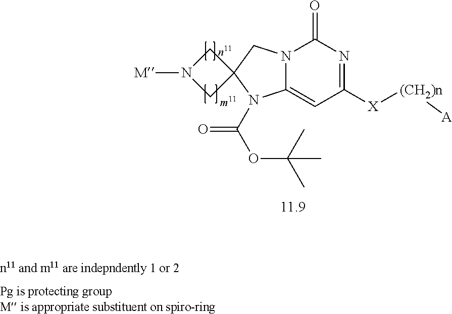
N12C(=CC([X][(CH2)n][A])=NC1=O)N(C(OC(C)(C)C)=O)C1(CN([M])C1)C2
